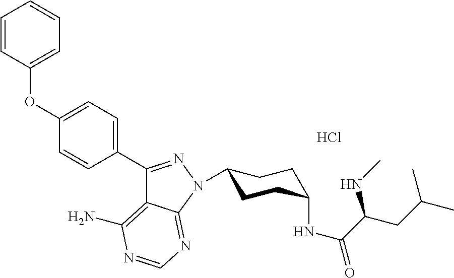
C1(C2=NN(C3CCC(NC(=O)C(CC(C)C)NC)CC3)C3=NC=NC(N)=C23)=CC=C(OC2=CC=CC=C2)C=C1.Cl
